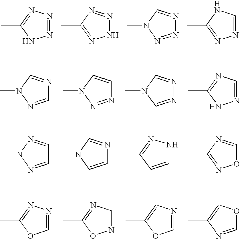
N1=NN=C(C)N1.N1N=NC(C)=N1.N1=NN(C)C=N1.N1=CNC(C)=N1.C1=NN(C)C=N1.N1=NN(C)C=C1.N1=CN(C)C=N1.N1=CN=C(C)N1.C1=NN(C)N=C1.C1=CN(C)C=N1.C1=CC(C)=NN1.O1C=NC(C)=N1.C1=NN=C(C)O1.N1=CN=C(C)O1.C1=NC=C(C)O1.C1=NC(C)=CO1
